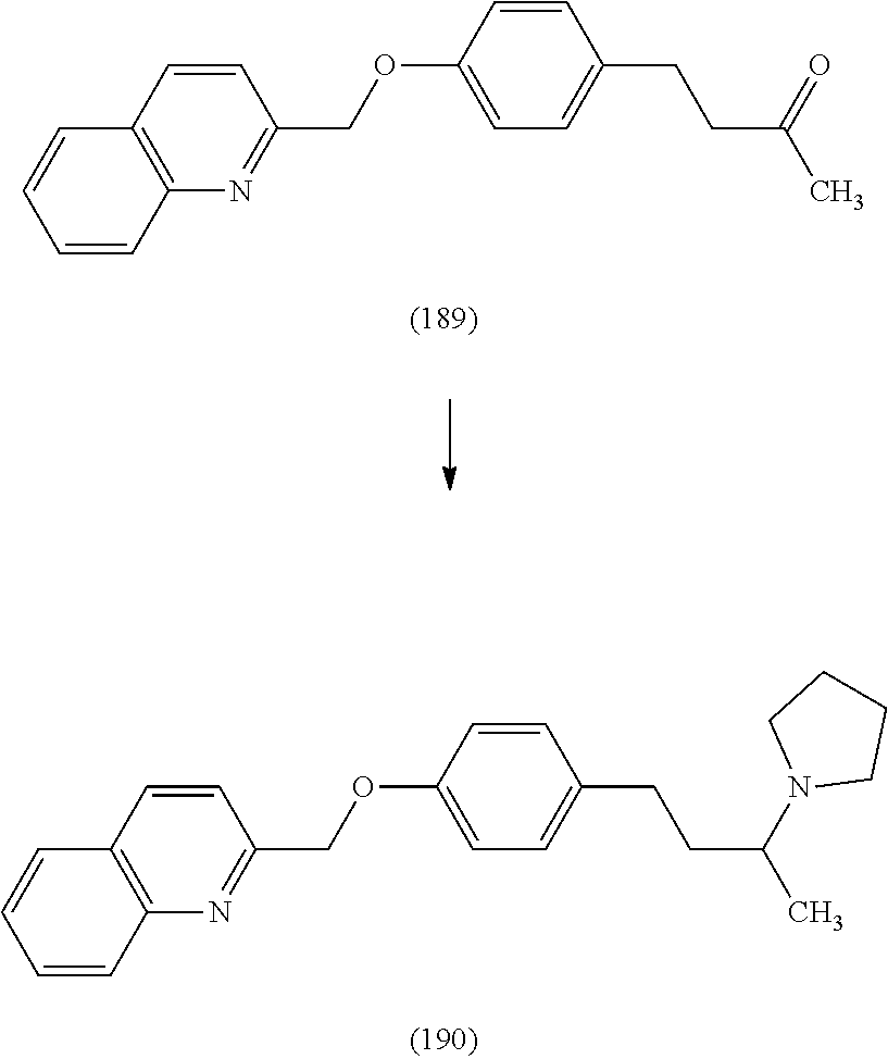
C1(OCC2=NC3=C(C=C2)C=CC=C3)=CC=C(CCC(C)=O)C=C1.C1(OCC2=NC3=C(C=C2)C=CC=C3)=CC=C(CCC(C)N2CCCC2)C=C1
